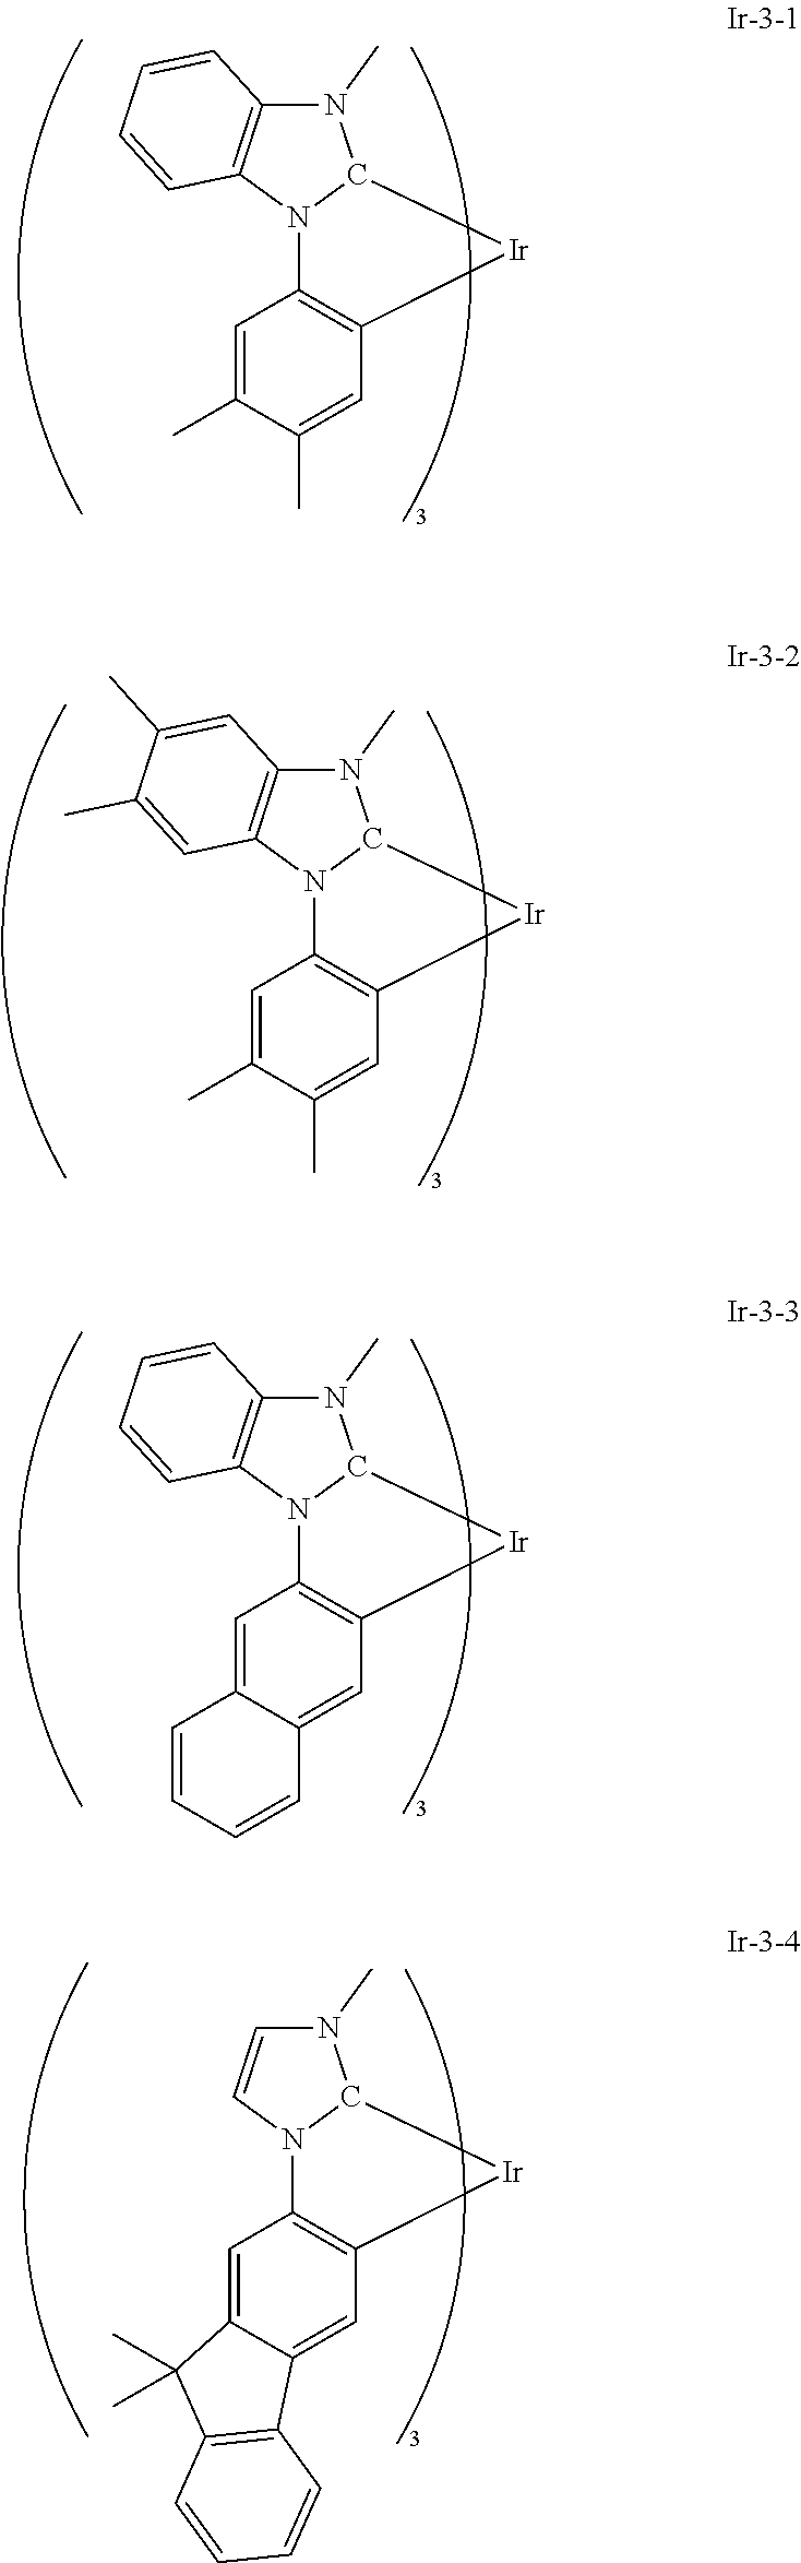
N1(C)C2=C(N3C1[Ir]C1=C3C=C(C)C(C)=C1)C=CC=C2.N1(C)C2=C(N3C1[Ir]C1=C3C=C(C)C(C)=C1)C=C(C)C(C)=C2.N1(C)C2=C(N3C1[Ir]C1=C3C=C3C(=C1)C=CC=C3)C=CC=C2.N1(C)C=CN2C1[Ir]C1=C2C=C2C(=C1)C1=C(C2(C)C)C=CC=C1
